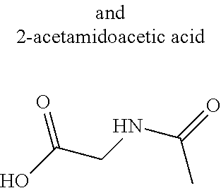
OC(CNC(=O)C)=O
